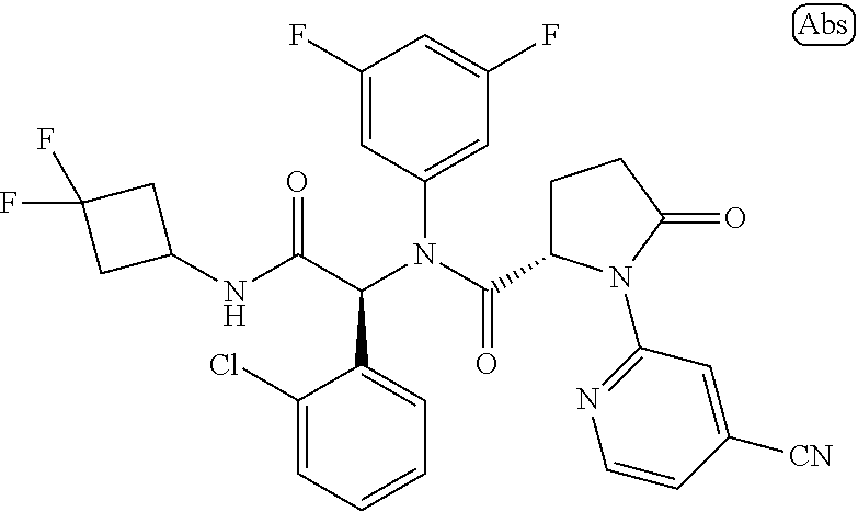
C1=CC=C(Cl)C(C(C(NC2CC(F)(F)C2)=O)N(C(=O)C2CCC(=O)N2C2=NC=CC([CN])=C2)C2=CC(F)=CC(F)=C2)=C1
